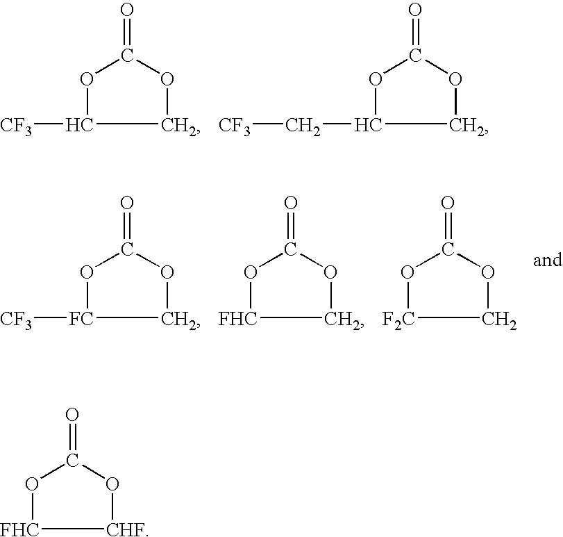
O1C([CF3])COC1=O.O1C(C[CF3])COC1=O.O1[FC]([CF3])COC1=O.O1[FHC]COC1=O.O1[F2C]COC1=O.O1[FHC][CHF]OC1=O
